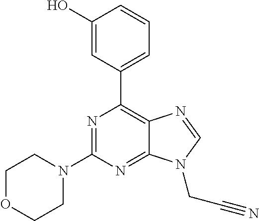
N1=C(N2CCOCC2)N=C2C(=C1C1=CC=CC(O)=C1)N=CN2CC#N
